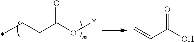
CCCC(OC)=O.C=CC(O)=O
